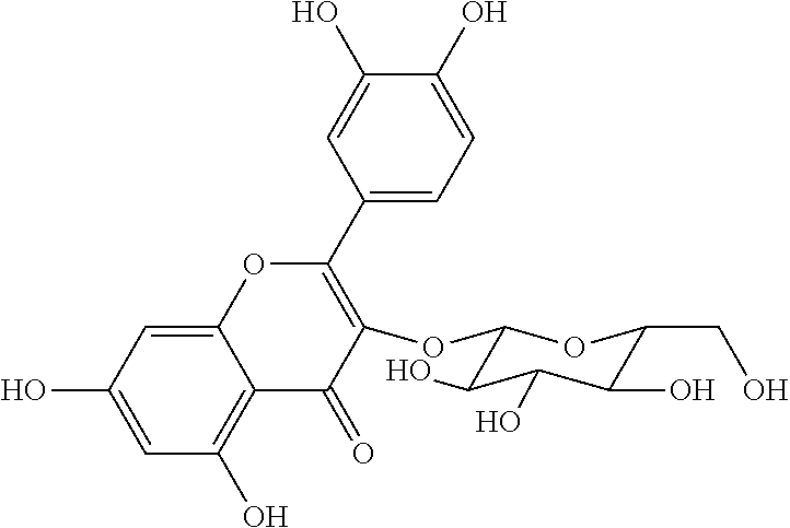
C12=CC(O)=CC(O)=C1C(=O)C(OC1C(O)C(O)C(O)C(CO)O1)=C(C1=CC=C(O)C(O)=C1)O2
